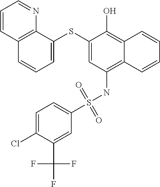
C1=C(SC2=CC=CC3=C2N=CC=C3)C(O)=C2C(=C1NS(C1=CC=C(Cl)C(C(F)(F)F)=C1)(=O)=O)C=CC=C2
